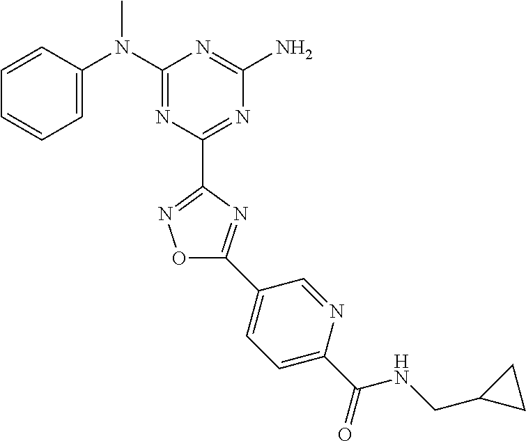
C1=CC(N(C2=NC(C3=NOC(C4=CC=C(C(=O)NCC5CC5)N=C4)=N3)=NC(N)=N2)C)=CC=C1
